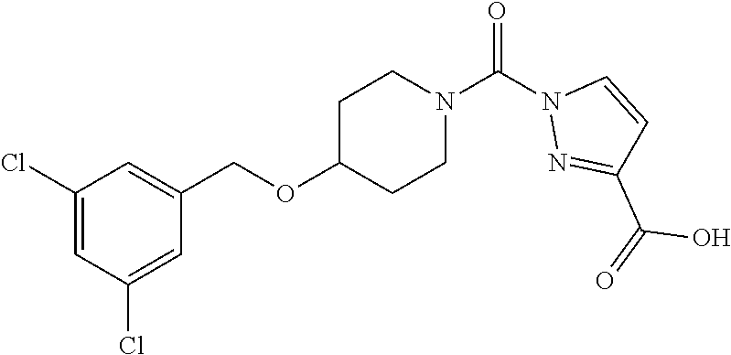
C1C(OCC2=CC(Cl)=CC(Cl)=C2)CCN(C(N2N=C(C(=O)O)C=C2)=O)C1
